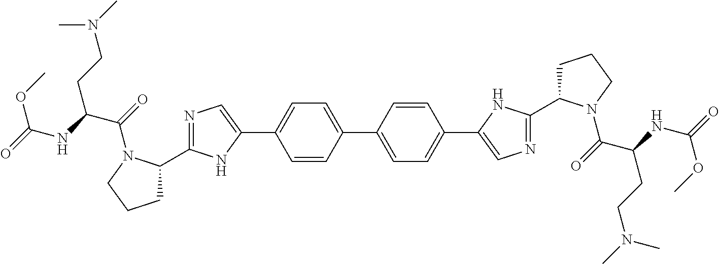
N1=C(C2CCCN2C(=O)C(CCN(C)C)NC(=O)OC)NC(C2=CC=C(C3=CC=C(C4=CN=C(C5CCCN5C(=O)C(CCN(C)C)NC(=O)OC)N4)C=C3)C=C2)=C1
